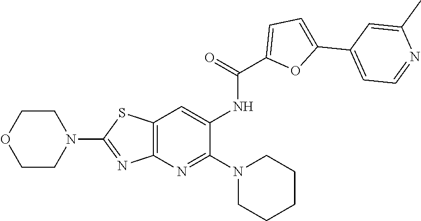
N1(C2=NC3=C(SC(N4CCOCC4)=N3)C=C2NC(C2=CC=C(C3=CC=NC(C)=C3)O2)=O)CCCCC1
